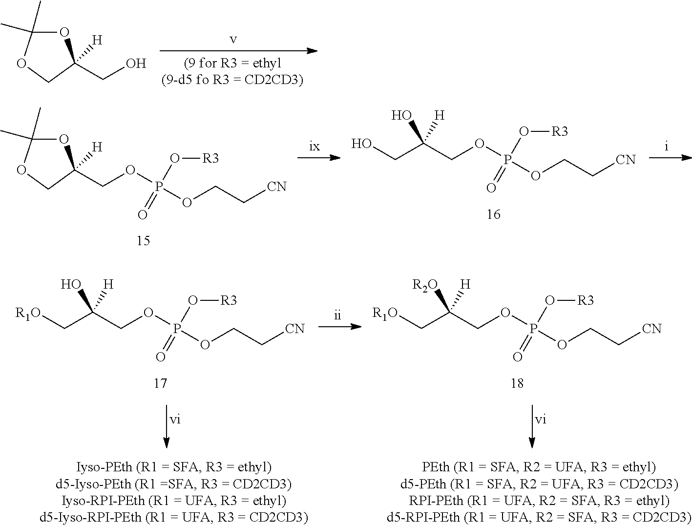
O1C(C)(C)OCC1(COP(OCC[CN])(=O)O[R3])[H].C(COP(OCC[CN])(=O)O[R3])(O)([H])CO.O1C(C)(C)OCC1(CO)[H].C(COP(OCC[CN])(=O)O[R3])(O)([H])C[R1O].C(COP(OCC[CN])(=O)O[R3])([R2O])([H])C[R1O]
